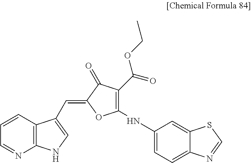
C1=CC2=C(N=C1)NC=C2C=C1C(=O)C(C(=O)OCC)=C(NC2=CC=C3C(=C2)SC=N3)O1
